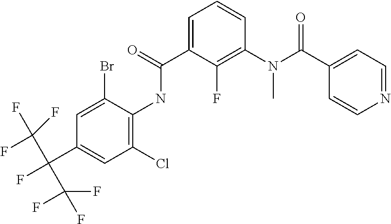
C1=C(C(NC2=C(Cl)C=C(C(F)(C(F)(F)F)C(F)(F)F)C=C2Br)=O)C(F)=C(N(C(C2=CC=NC=C2)=O)C)C=C1
